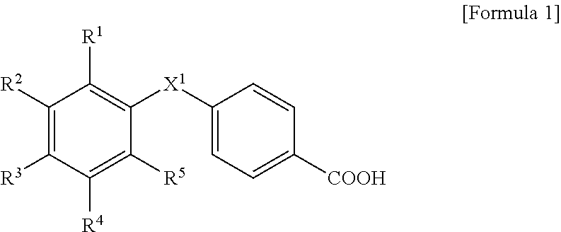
C1([R2])=C([R3])C([R4])=C([R5])C([X1]C2=CC=C([COOH])C=C2)=C1[R1]
